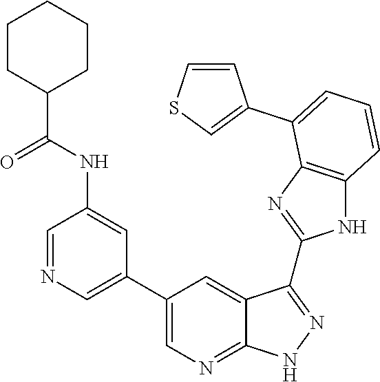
C1=NC=C(C2=CN=C3C(=C2)C(C2=NC4=C(N2)C=CC=C4C2=CSC=C2)=NN3)C=C1NC(C1CCCCC1)=O
